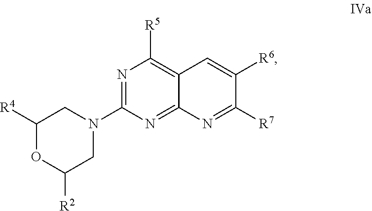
C1([R4])OC([R2])CN(C2=NC([R5])=C3C(=N2)N=C([R7])C([R6])=C3)C1
